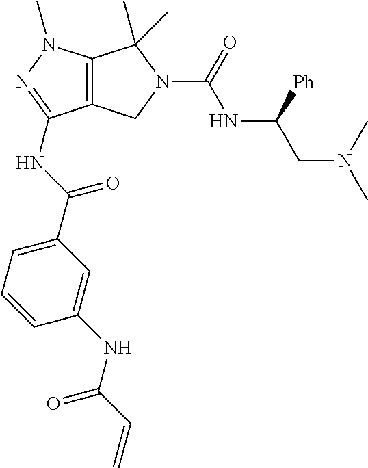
C12=C(CN(C(=O)NC(CN(C)C)[Ph])C1(C)C)C(NC(=O)C1=CC=CC(NC(C=C)=O)=C1)=NN2C
